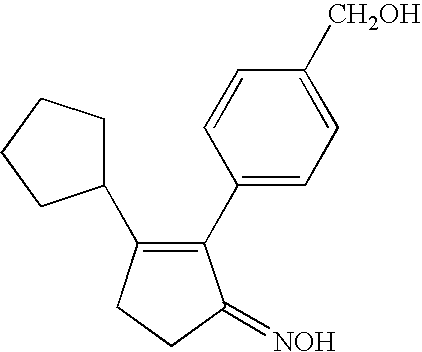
C1(C2=CC=C([CH2OH])C=C2)=C(C2CCCC2)CCC1=[NOH]
